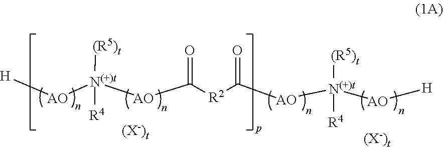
[(X-)t].[AO]([N(+)t]([AO]C([R2]C([AO][N(+)t]([AO][H])([(R5)t])[R4])=O)=O)([(R5)t])[R4])[H].[(X-)t]
